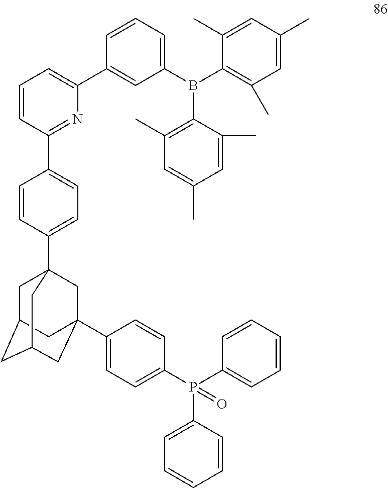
C1=C(C2=CC(B(C3=C(C)C=C(C)C=C3C)C3=C(C)C=C(C)C=C3C)=CC=C2)N=C(C2=CC=C(C34CC5CC(CC(C6=CC=C(P(C7=CC=CC=C7)(C7=CC=CC=C7)=O)C=C6)(C3)C5)C4)C=C2)C=C1
